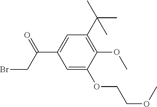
C1=C(OCCOC)C(OC)=C(C(C)(C)C)C=C1C(CBr)=O
